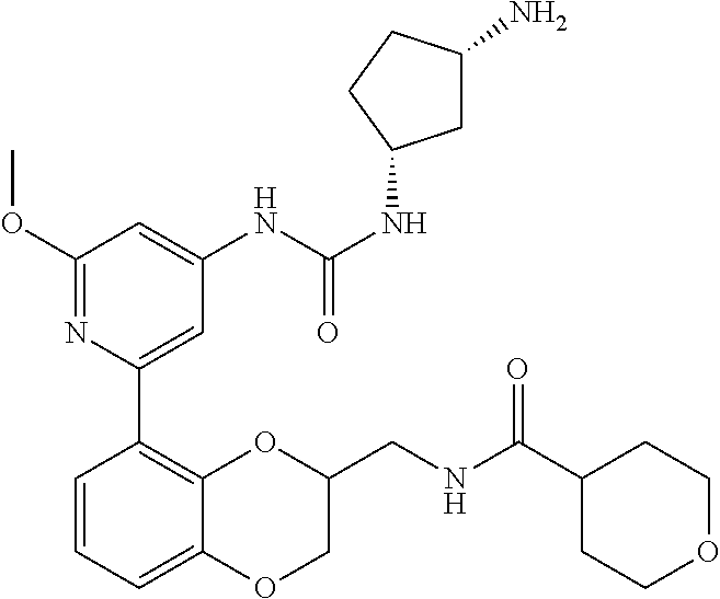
N(C(NC1=CC(OC)=NC(C2=C3C(=CC=C2)OCC(CNC(C2CCOCC2)=O)O3)=C1)=O)C1CC(N)CC1
